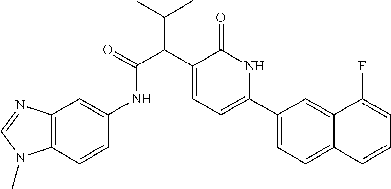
C1(C2=CC=C(C(C(C)C)C(NC3=CC4=C(C=C3)N(C)C=N4)=O)C(=O)N2)=CC=C2C(=C1)C(F)=CC=C2
